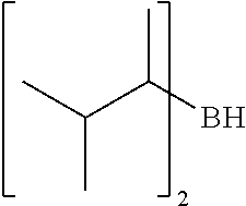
CC(C)C(C)B
